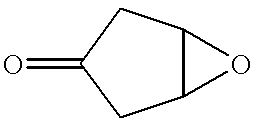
C12C(CC(=O)C1)O2
